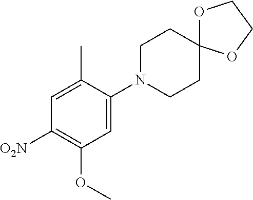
C1=C(N2CCC3(CC2)OCCO3)C(C)=CC([O2N])=C1OC
